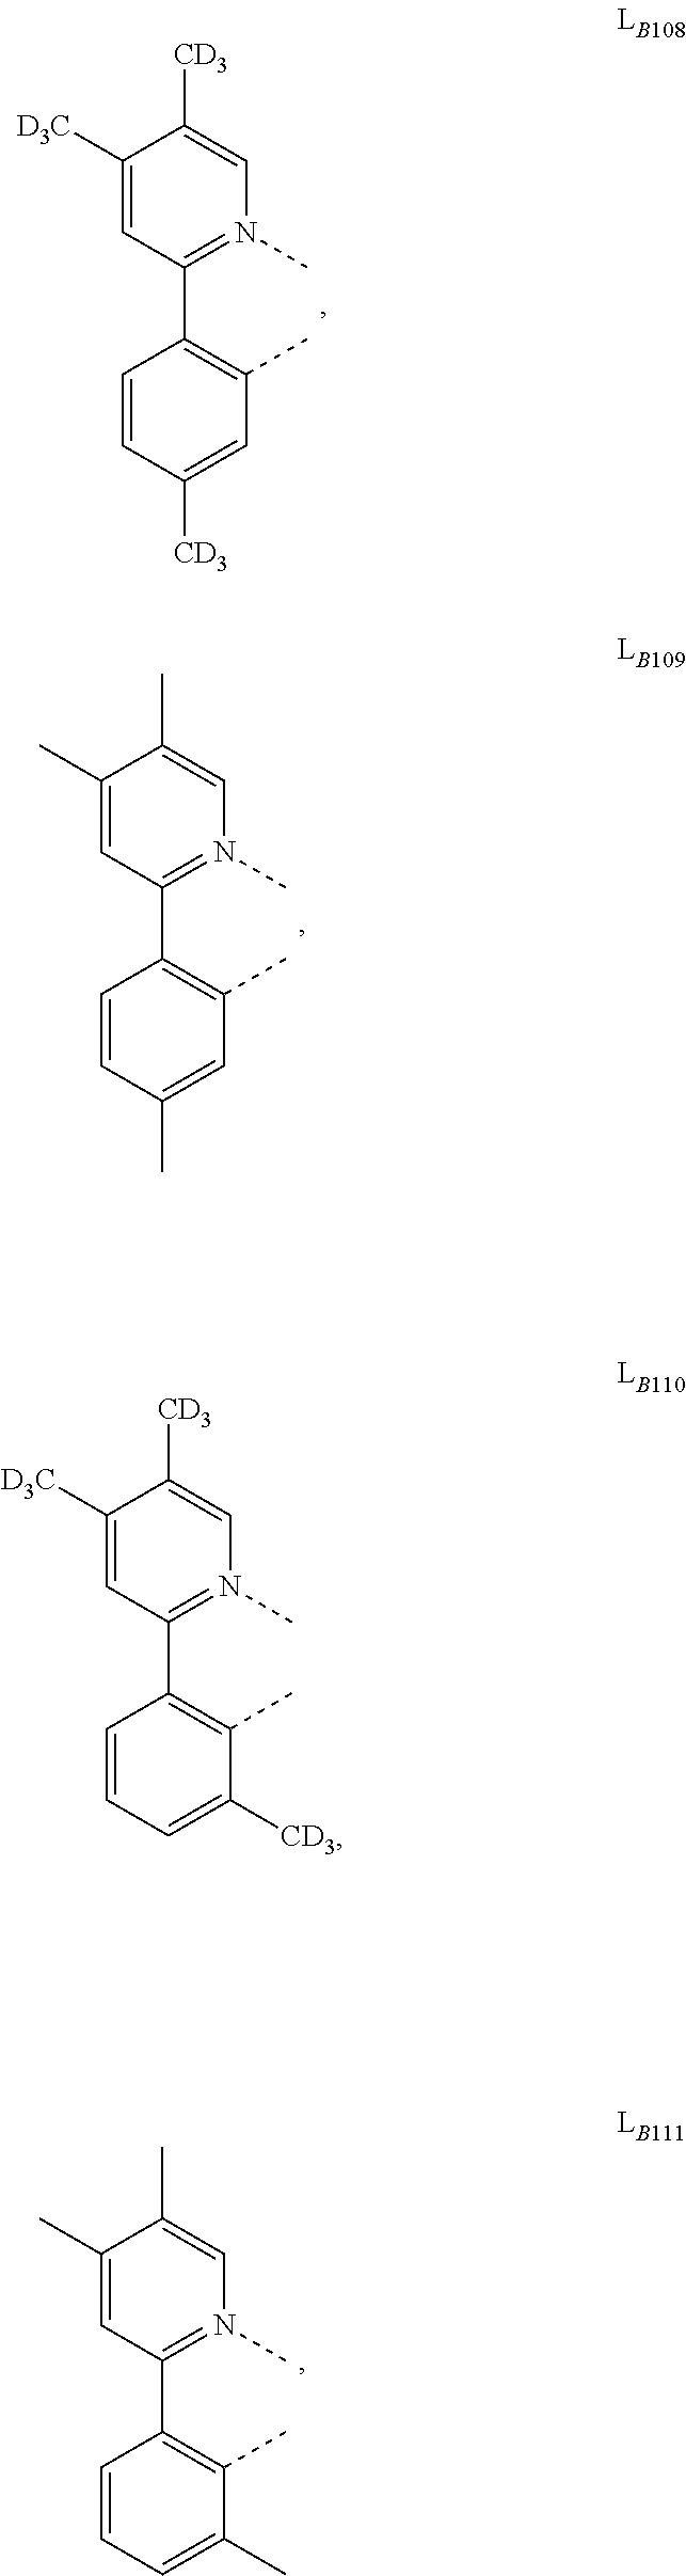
C1([CD3])=CC(C)=C(C2=N(C)C=C([CD3])C([D3C])=C2)C=C1.C1(C)=CC(C)=C(C2=N(C)C=C(C)C(C)=C2)C=C1.C1=C(C)C(C)=C(C2=N(C)C=C(C)C(C)=C2)C=C1.C1=C([CD3])C(C)=C(C2=N(C)C=C([CD3])C([D3C])=C2)C=C1
